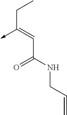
C(C(NCC=C)=O)=C(CC)->C
